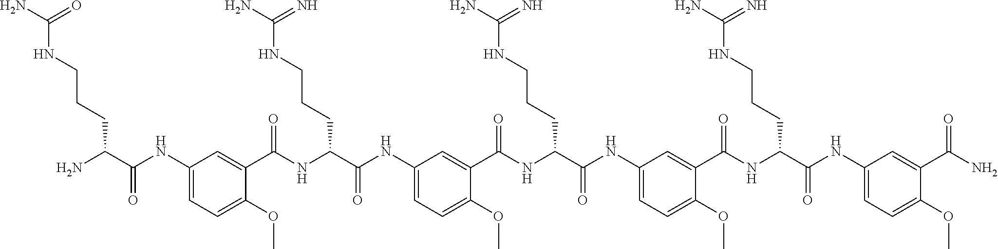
C1(NC(C(N)CCCNC(N)=O)=O)=CC=C(OC)C(C(NC(C(NC2=CC=C(OC)C(C(NC(C(NC3=CC=C(OC)C(C(NC(C(NC4=CC=C(OC)C(C(N)=O)=C4)=O)CCCNC(N)=N)=O)=C3)=O)CCCNC(N)=N)=O)=C2)=O)CCCNC(N)=N)=O)=C1
